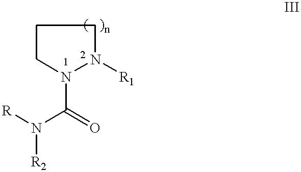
C1CN(C(=O)N([R])[R2])N([R1])C1
